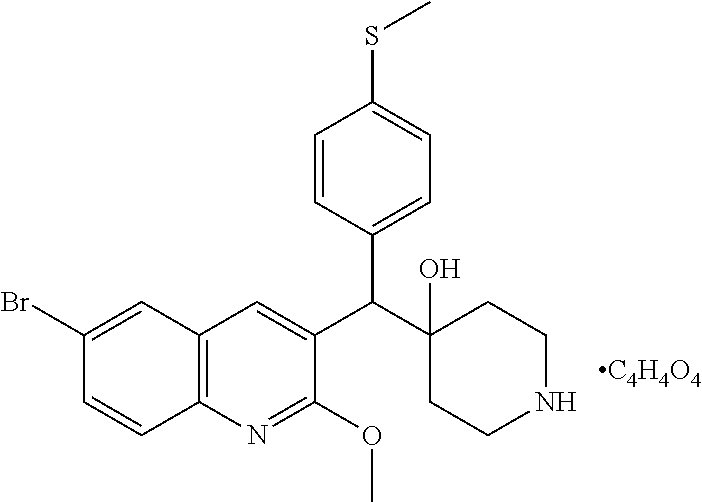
C1(Br)=CC2=C(C=C1)N=C(OC)C(C(C1(O)CCNCC1)C1=CC=C(SC)C=C1)=C2.[C4H4O4]
